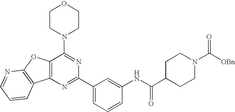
C12=C(N=C(C3=CC=CC(NC(C4CCN(C([OBn])=O)CC4)=O)=C3)N=C1N1CCOCC1)C1=C(O2)N=CC=C1
